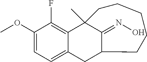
C1(OC)=CC=C2C(=C1F)C1(C)C(=NO)C(C2)CCCCC1
